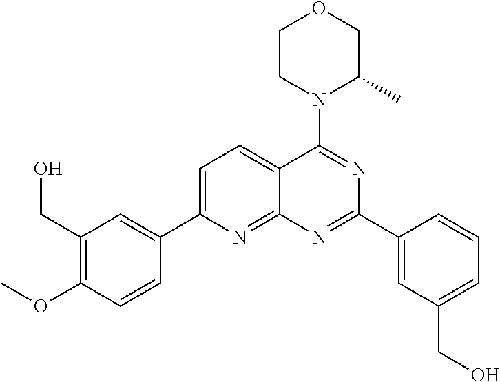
C1=C(C2=CC(CO)=C(OC)C=C2)N=C2C(=C1)C(N1C(C)COCC1)=NC(C1=CC(CO)=CC=C1)=N2
